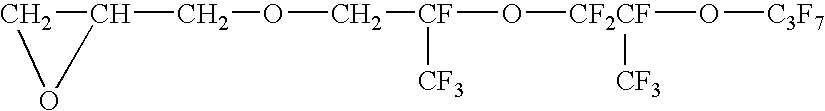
C1C(COC[CF](O[CF2CF](O[C3F7])[CF3])[CF3])O1
